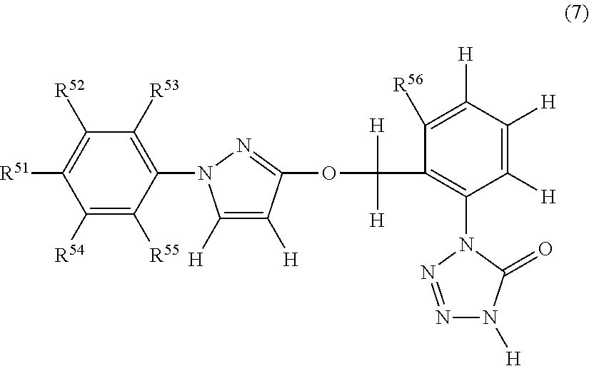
C1([R54])=C([R55])C(N2C([H])=C([H])C(OC(C3=C(N4C(=O)N([H])N=N4)C([H])=C([H])C([H])=C3[R56])([H])[H])=N2)=C([R53])C([R52])=C1[R51]
